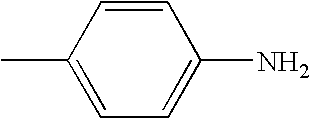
C1(C)=CC=C(N)C=C1
